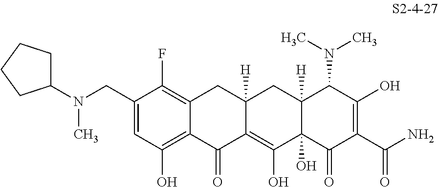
C1(CN(C2CCCC2)C)=CC(O)=C2C(=C1F)CC1([H])CC3([H])C(O)(C(O)=C1C2=O)C(=O)C(C(N)=O)=C(O)C3N(C)C
